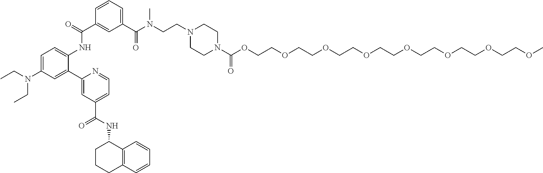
C1(C(N(CCN2CCN(C(OCCOCCOCCOCCOCCOCCOCCOC)=O)CC2)C)=O)=CC=CC(C(=O)NC2=CC=C(N(CC)CC)C=C2C2=CC(C(NC3CCCC4=C3C=CC=C4)=O)=CC=N2)=C1
